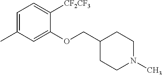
C1=C(C)C=C(OCC2CCN(C)CC2)C([CF2CF3])=C1
